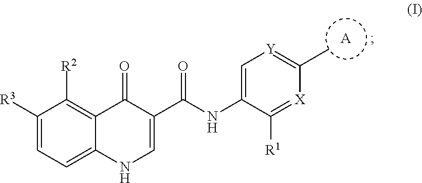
C1([R3])=CC=C2C(=C1[R2])C(=O)C(C(=O)NC1=C[Y]=C(C)[X]=C1[R1])=CN2.[A]
